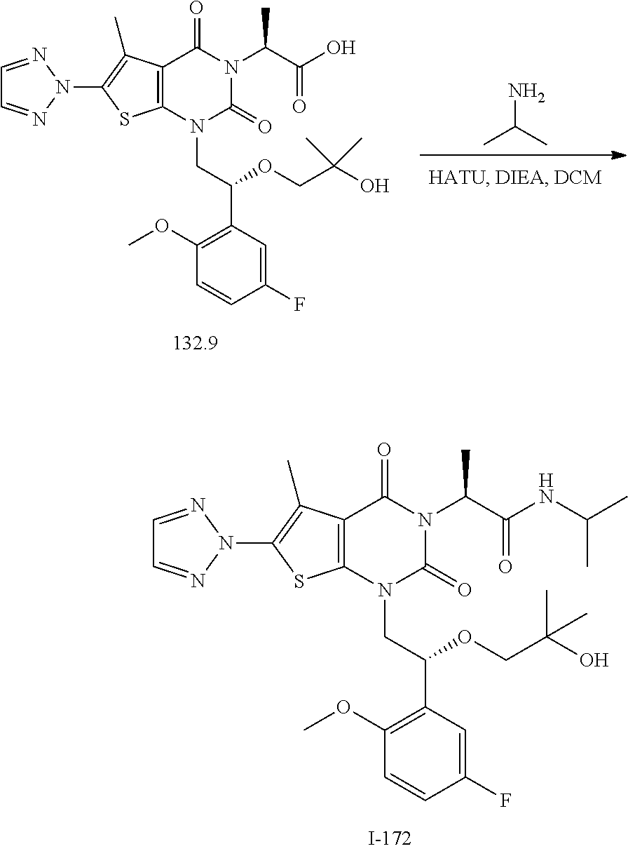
C12=C(N(CC(C3=C(OC)C=CC(F)=C3)OCC(O)(C)C)C(=O)N(C(C(O)=O)C)C1=O)SC(N1N=CC=N1)=C2C.C(C)(C)N.C12=C(N(CC(C3=C(OC)C=CC(F)=C3)OCC(O)(C)C)C(=O)N(C(C(NC(C)C)=O)C)C1=O)SC(N1N=CC=N1)=C2C
